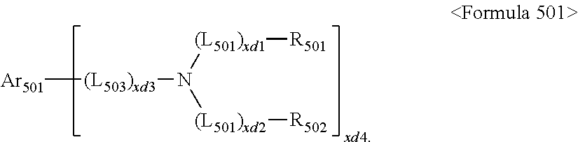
[Ar501][(L503)xd3]N([(L501)xd1][R501])[(L501)xd2][R502]
